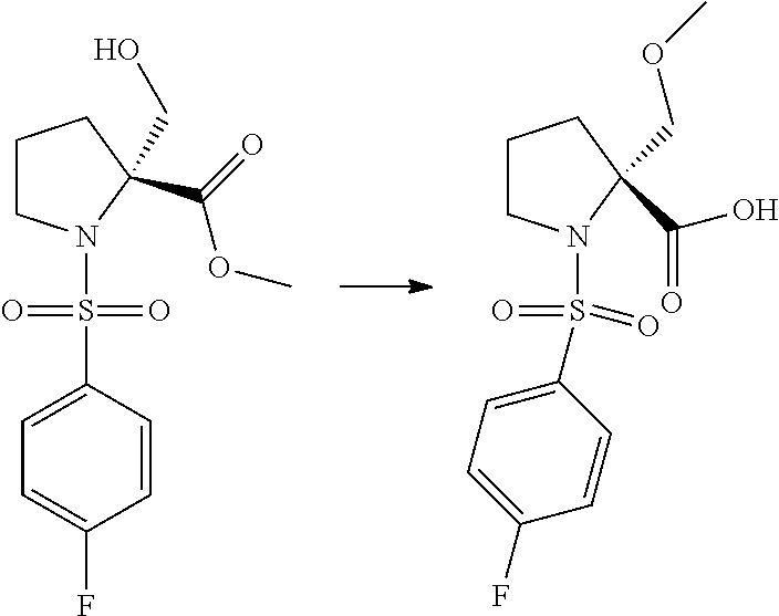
C1CN(S(C2=CC=C(F)C=C2)(=O)=O)C(C(OC)=O)(CO)C1.C1CN(S(=O)(=O)C2=CC=C(F)C=C2)C(C(O)=O)(COC)C1
